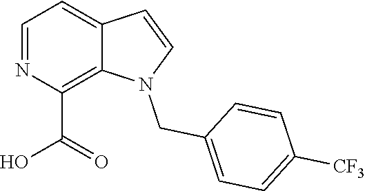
C1=NC(C(O)=O)=C2C(=C1)C=CN2CC1=CC=C([CF3])C=C1
